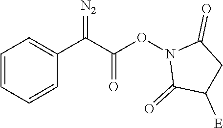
C1=CC=CC(C(C(ON2C(=O)C([E])CC2=O)=O)=[N2])=C1
